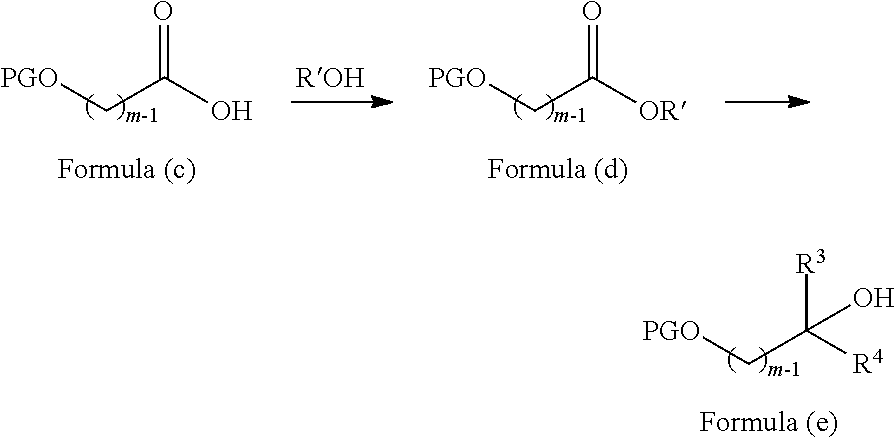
[PGO]CC([R4])([R3])O.[PGO]CC(O)=O.[PGO]CC([OR])=O
